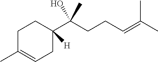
C1C(C)=CCC(C(CCC=C(C)C)(C)O)([H])C1
